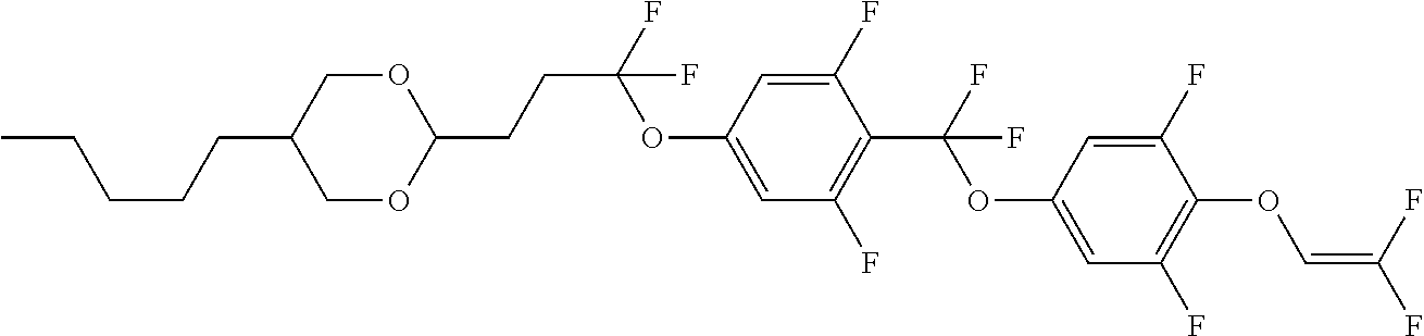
C1OC(CCC(F)(OC2=CC(F)=C(C(F)(OC3=CC(F)=C(OC=C(F)F)C(F)=C3)F)C(F)=C2)F)OCC1CCCCC
